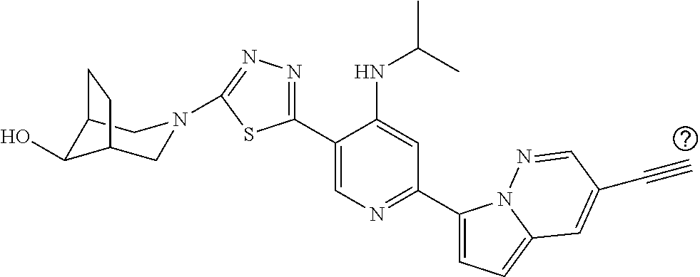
C1(C2=CN=C(C3=CC=C4N3N=CC(C#C)=C4)C=C2NC(C)C)=NN=C(N2CC3C(O)C(C2)CC3)S1
